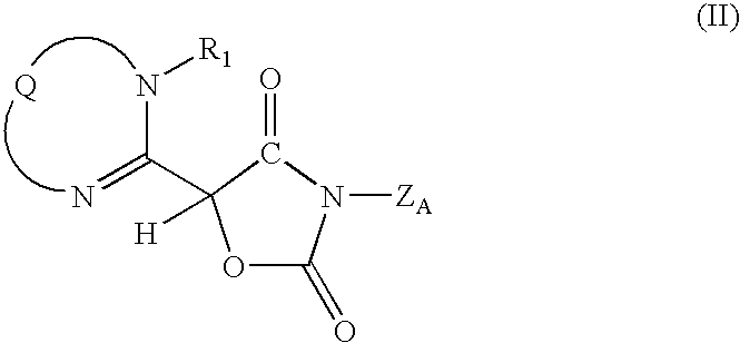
O1C(=O)N([ZA])C(=O)C1(C(=N)N[R1])[H]
